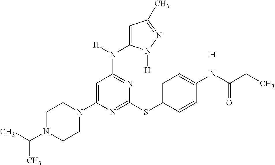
N1=C(SC2=CC=C(N(C(CC)=O)[H])C=C2)N=C(N(C2=CC(C)=NN2[H])[H])C=C1N1CCN(C(C)C)CC1
